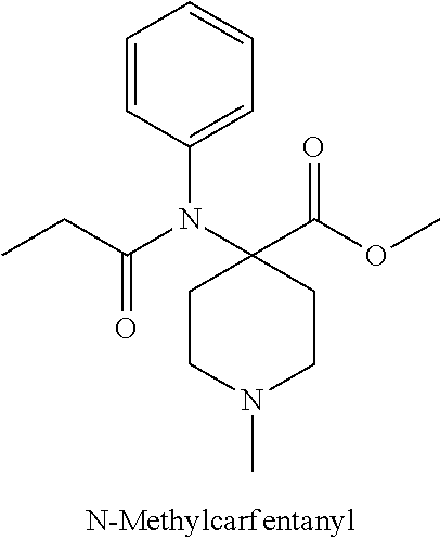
C1=CC(N(C2(C(OC)=O)CCN(C)CC2)C(CC)=O)=CC=C1
